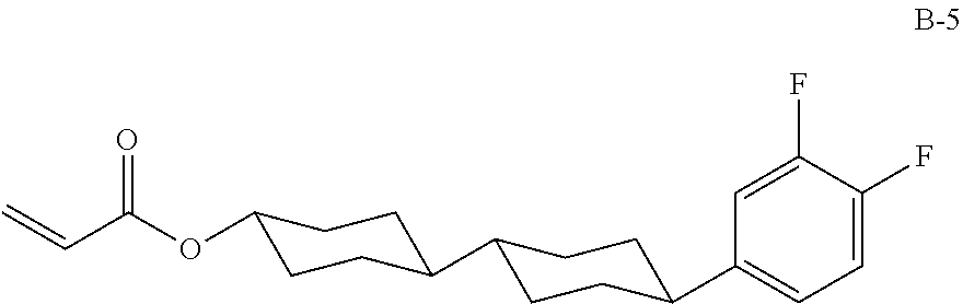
C1(C2CCC(OC(C=C)=O)CC2)CCC(C2=CC=C(F)C(F)=C2)CC1
